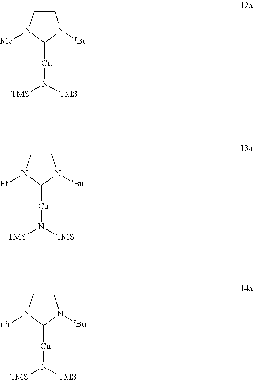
C1CN([Me])C([Cu]N([TMS])[TMS])N1[tBu].C1CN([Et])C([Cu]N([TMS])[TMS])N1[tBu].C1CN([iPr])C([Cu]N([TMS])[TMS])N1[tBu]
